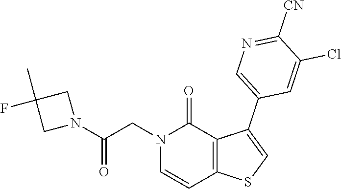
C1(Cl)=CC(C2=CSC3=C2C(=O)N(CC(N2CC(C)(F)C2)=O)C=C3)=CN=C1[CN]
